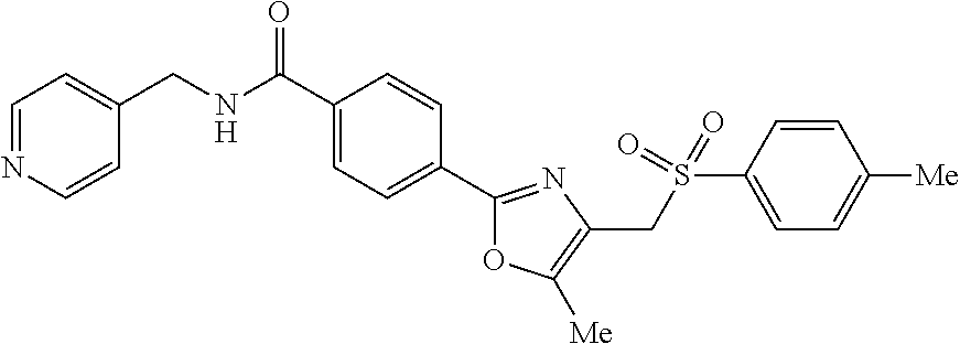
C1(C(NCC2=CC=NC=C2)=O)=CC=C(C2=NC(CS(C3=CC=C([Me])C=C3)(=O)=O)=C([Me])O2)C=C1
